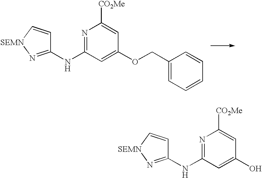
N1=C(NC2=N[SEMN]C=C2)C=C(O)C=C1[CO2Me].N1=C(NC2=N[SEMN]C=C2)C=C(OCC2=CC=CC=C2)C=C1[CO2Me]
